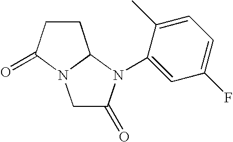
C1C(=O)N(C2=CC(F)=CC=C2C)C2N1C(=O)CC2
